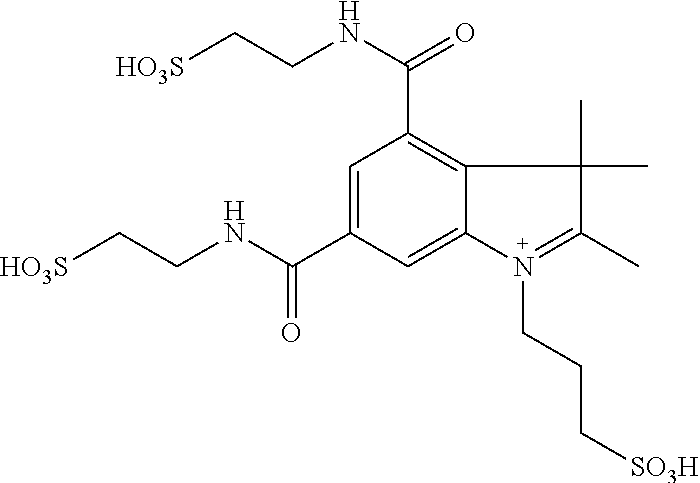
C1=C(C(=O)NCC[HO3S])C=C2C(=C1C(NCC[HO3S])=O)C(C)(C)C(C)=N2CCC[SO3H]
